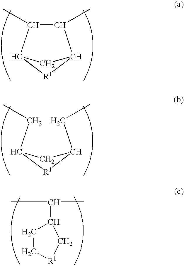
C1(C)C(C)C2[R1]C1C2.C(C1[R1]C(CC)C1)C.CC(C)C1CC[R1]C1
